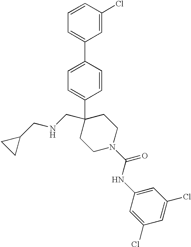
C1=CC(C2=CC=CC(Cl)=C2)=CC=C1C1(CNCC2CC2)CCN(C(NC2=CC(Cl)=CC(Cl)=C2)=O)CC1
